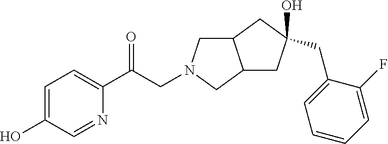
C(C(C1=CC=C(O)C=N1)=O)N1CC2C(C1)CC(CC1=CC=CC=C1F)(O)C2
